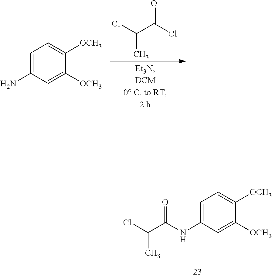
C1=C(NC(C(Cl)C)=O)C=C([OCH3])C([OCH3])=C1.ClC(C(Cl)=O)C.C1=C(N)C=C([OCH3])C([OCH3])=C1
